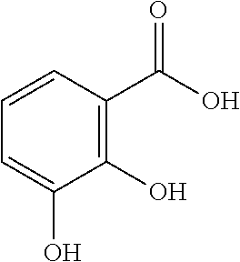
OC(C1=C(O)C(O)=CC=C1)=O
